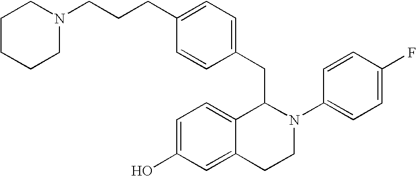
C1=C(O)C=C2C(=C1)C(CC1=CC=C(CCCN3CCCCC3)C=C1)N(C1=CC=C(F)C=C1)CC2
